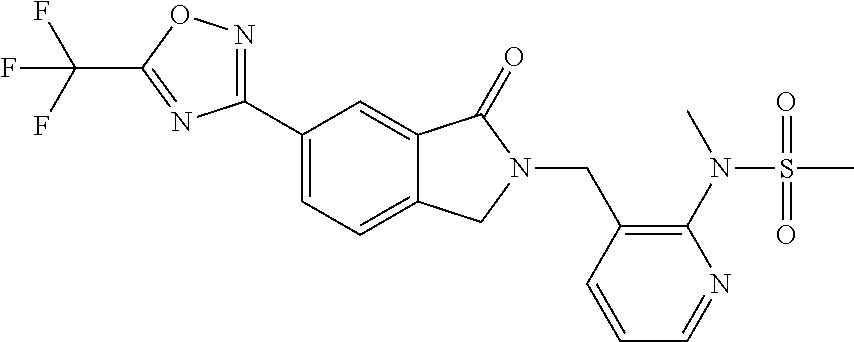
C(N1C(=O)C2=CC(C3=NOC(C(F)(F)F)=N3)=CC=C2C1)C1=C(N(S(C)(=O)=O)C)N=CC=C1
